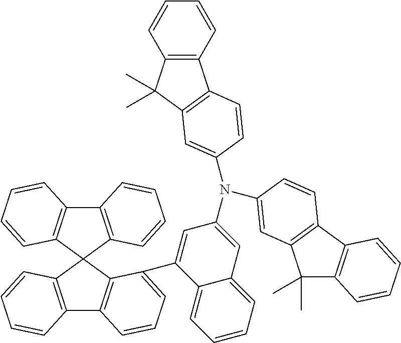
C12=C(C3(C4=C1C=CC=C4)C1=C(C4=C3C(C3=CC(N(C5=CC6=C(C7=C(C6(C)C)C=CC=C7)C=C5)C5=CC6=C(C7=C(C6(C)C)C=CC=C7)C=C5)=CC5=CC=CC=C35)=CC=C4)C=CC=C1)C=CC=C2
